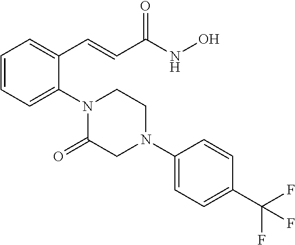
C1=CC=C(N2C(=O)CN(C3=CC=C(C(F)(F)F)C=C3)CC2)C(C=CC(NO)=O)=C1
